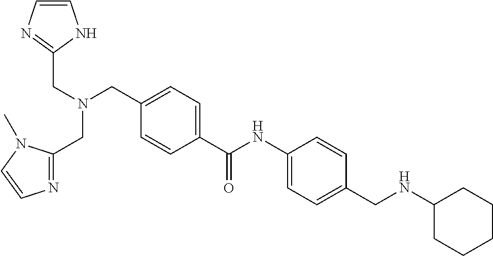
C1=C(C(=O)NC2=CC=C(CNC3CCCCC3)C=C2)C=CC(CN(CC2=NC=CN2)CC2=NC=CN2C)=C1
